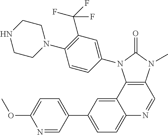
N1=CC(C2=CC=C3C(=C2)C2=C(C=N3)N(C)C(=O)N2C2=CC(C(F)(F)F)=C(N3CCNCC3)C=C2)=CC=C1OC
